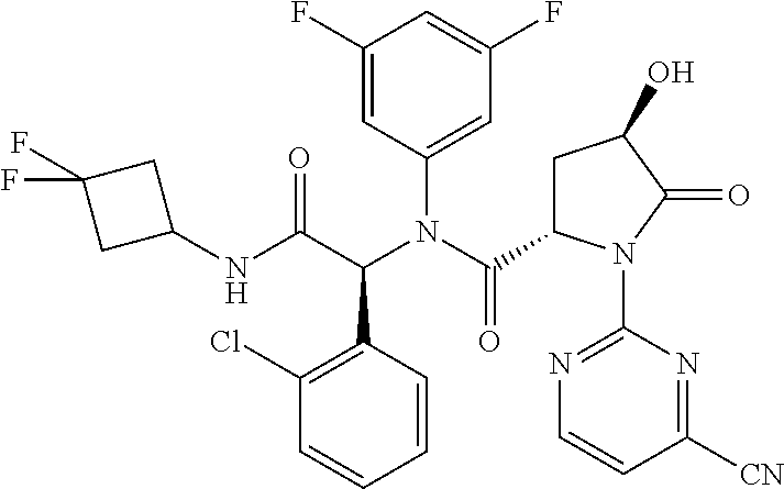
C1(Cl)=C(C(C(NC2CC(F)(F)C2)=O)N(C(C2CC(O)C(=O)N2C2=NC=CC([CN])=N2)=O)C2=CC(F)=CC(F)=C2)C=CC=C1
